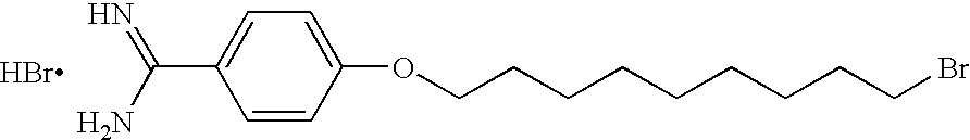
Br.C1=CC(OCCCCCCCCCBr)=CC=C1C(N)=N
